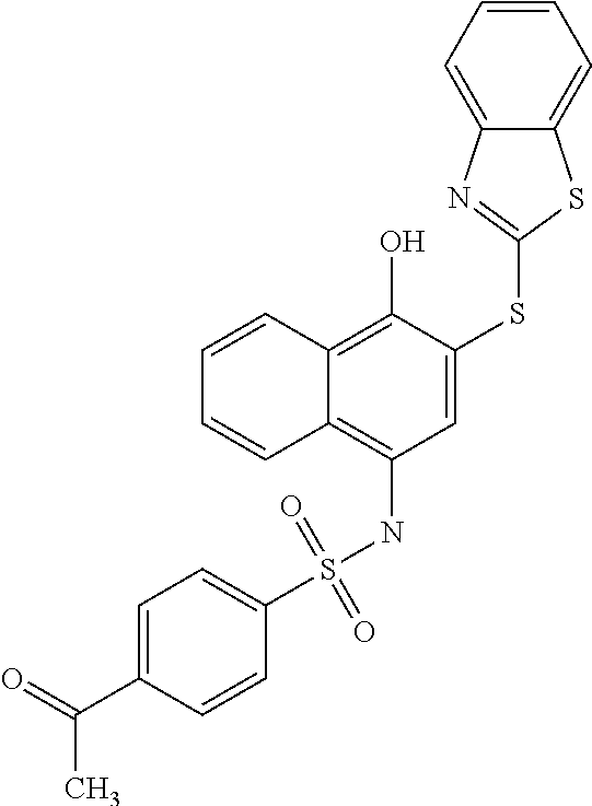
C1=CC2=C(O)C(SC3=NC4=CC=CC=C4S3)=CC(NS(=O)(=O)C3=CC=C(C(=O)C)C=C3)=C2C=C1
